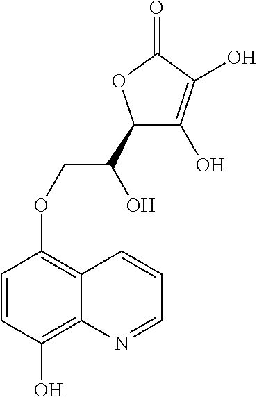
C1=CC(O)=C2C(=C1OCC(C1C(O)=C(O)C(=O)O1)O)C=CC=N2
